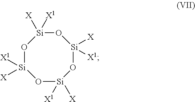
O1[Si]([X1])([X])O[Si]([X1])([X])O[Si]([X])([X1])O[Si]1([X])[X1]
